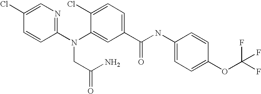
C1(Cl)=CN=C(N(C2=CC(C(NC3=CC=C(OC(F)(F)F)C=C3)=O)=CC=C2Cl)CC(N)=O)C=C1
